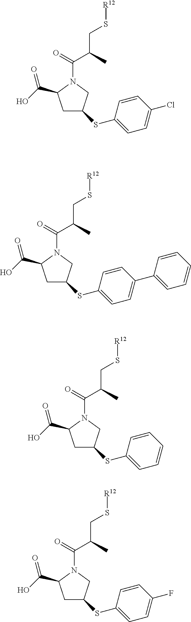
C1C(SC2=CC=C(Cl)C=C2)CN(C(=O)C(C)CS[R12])C1C(O)=O.C1C(SC2=CC=C(C3=CC=CC=C3)C=C2)CN(C(=O)C(C)CS[R12])C1C(O)=O.C1C(SC2=CC=CC=C2)CN(C(=O)C(C)CS[R12])C1C(O)=O.C1C(SC2=CC=C(F)C=C2)CN(C(=O)C(C)CS[R12])C1C(O)=O
